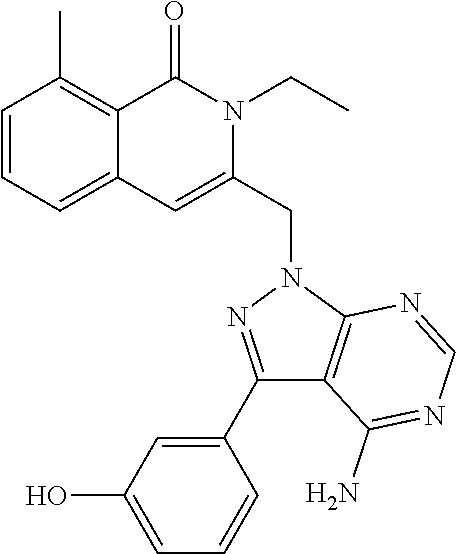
C1=CC=C2C(=C1C)C(=O)N(CC)C(CN1C3=C(C(N)=NC=N3)C(C3=CC(O)=CC=C3)=N1)=C2
